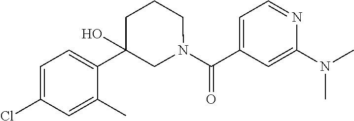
C(C1=CC=NC(N(C)C)=C1)(=O)N1CCCC(C2=CC=C(Cl)C=C2C)(O)C1
